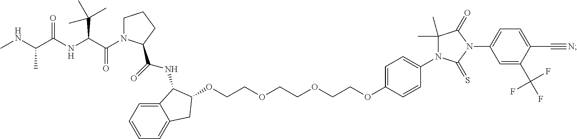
C12=CC=CC=C1CC(OCCOCCOCCOC1=CC=C(N3C(C)(C)C(=O)N(C4=CC=C(C#N)C(C(F)(F)F)=C4)C3=S)C=C1)C2NC(C1N(C(C(NC(C(NC)C)=O)C(C)(C)C)=O)CCC1)=O
